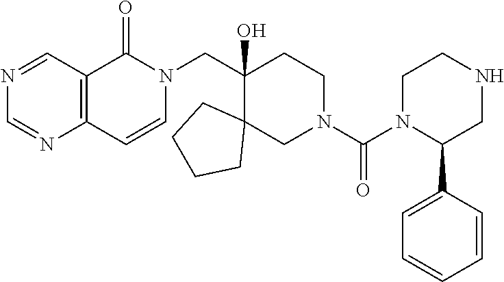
C(C1(O)CCN(C(N2CCNCC2C2=CC=CC=C2)=O)CC12CCCC2)N1C(=O)C2=C(C=C1)N=CN=C2
